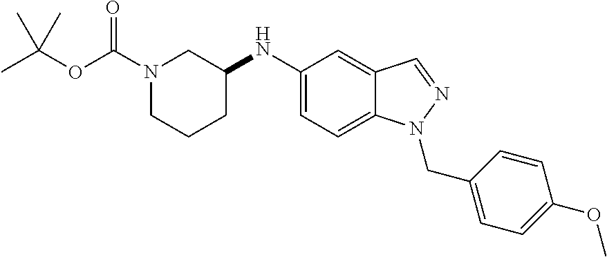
C1(NC2CCCN(C(OC(C)(C)C)=O)C2)=CC=C2C(=C1)C=NN2CC1=CC=C(OC)C=C1
